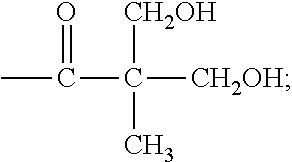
CC(C([CH2OH])([CH2OH])C)=O
